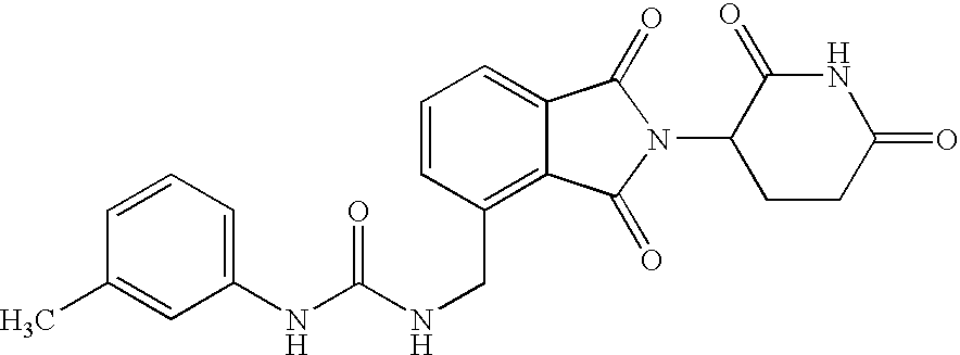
N(CC1=C2C(=CC=C1)C(=O)N(C1CCC(=O)NC1=O)C2=O)C(NC1=CC=CC(C)=C1)=O
